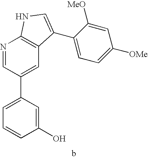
C1(O)=CC(C2=CC3=C(N=C2)NC=C3C2=CC=C([OMe])C=C2[MeO])=CC=C1
